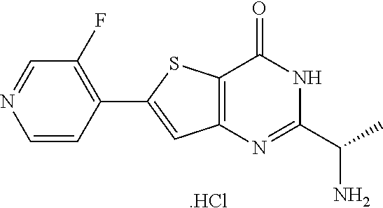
C1=NC=CC(C2=CC3=C(S2)C(=O)NC(C(C)N)=N3)=C1F.[.HCl]
